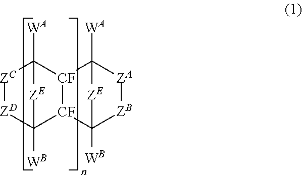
[ZC]1[ZD]C2([WB])[CF]3[CF](C1([WA])[ZE]2)C1([WA])[ZA][ZB]C3([WB])[ZE]1
